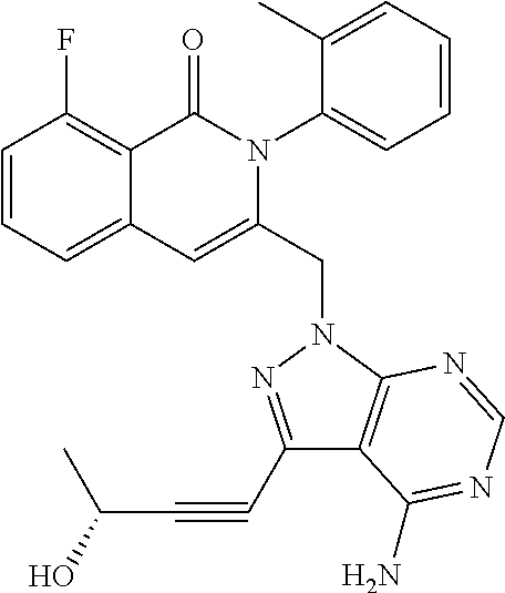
C1=CC=C2C(=C1F)C(=O)N(C1=CC=CC=C1C)C(CN1C3=C(C(C#CC(C)O)=N1)C(N)=NC=N3)=C2
